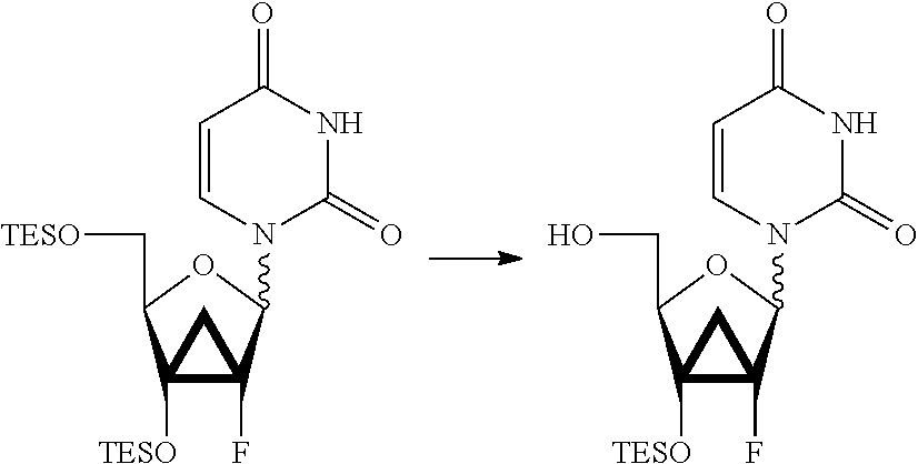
C12([TESO])C(F)(C(N3C(=O)NC(=O)C=C3)OC1C[TESO])C2.C12([TESO])C(F)(C(N3C(=O)NC(=O)C=C3)OC1CO)C2
